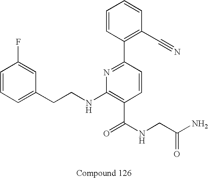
C1=CC(F)=CC(CCNC2=C(C(NCC(=O)N)=O)C=CC(C3=C(C#N)C=CC=C3)=N2)=C1
